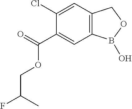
C1(Cl)=CC2=C(C=C1C(=O)OCC(F)C)B(O)OC2
